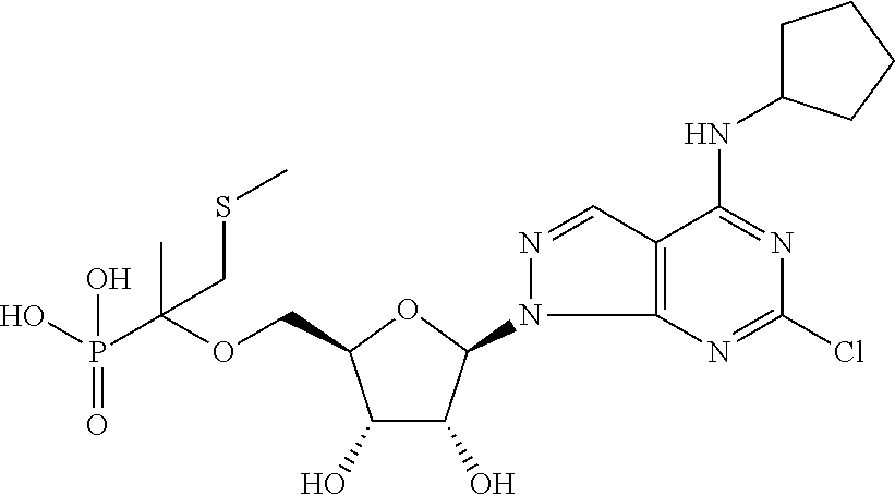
C(OCC1C(O)C(O)C(N2C3=C(C=N2)C(NC2CCCC2)=NC(Cl)=N3)O1)(P(O)(=O)O)(C)CSC
